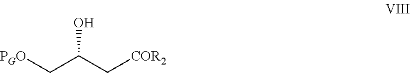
OC(C[COR2])C[PGO]
